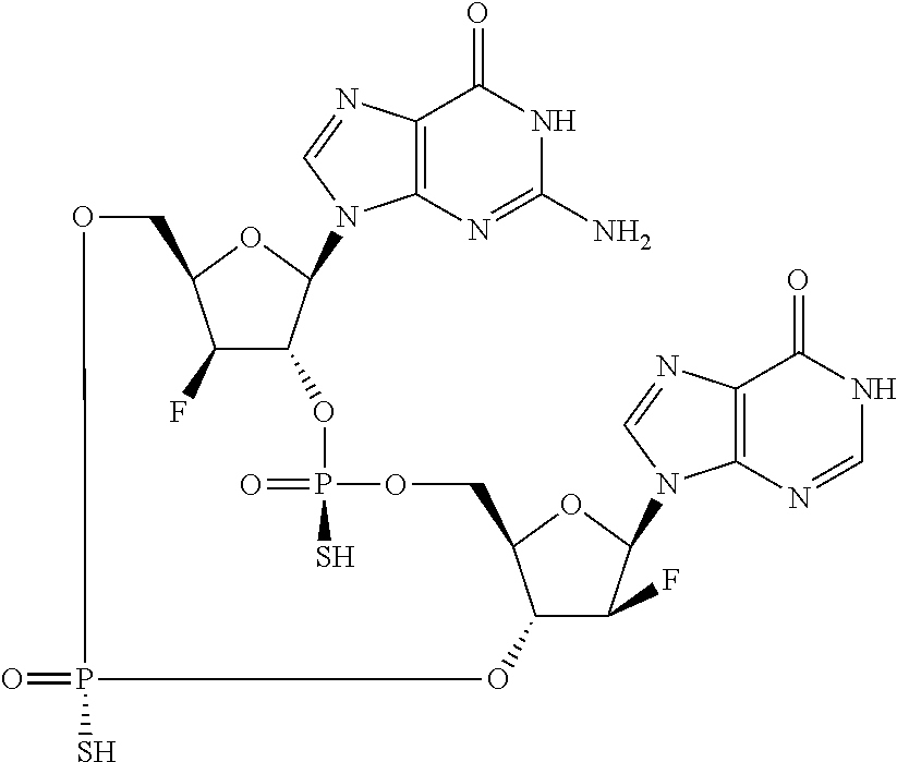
C12=C(N=CN1C1C3C(F)C(O1)COP(S)(=O)OC1C(F)C(N4C5=C(C(=O)NC=N5)N=C4)OC1COP(=O)(S)O3)C(=O)NC(N)=N2
